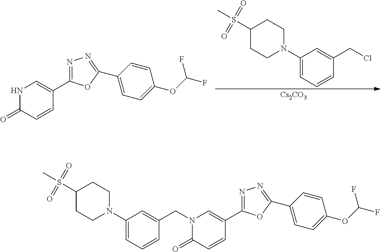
C1(S(C)(=O)=O)CCN(C2=CC=CC(CCl)=C2)CC1.[Cs2CO3].N1C(=O)C=CC(C2=NN=C(C3=CC=C(OC(F)F)C=C3)O2)=C1.N1(CC2=CC(N3CCC(S(C)(=O)=O)CC3)=CC=C2)C(=O)C=CC(C2=NN=C(C3=CC=C(OC(F)F)C=C3)O2)=C1
